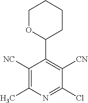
C1OC(C2=C([CN])C(Cl)=NC(C)=C2[NC])CCC1
